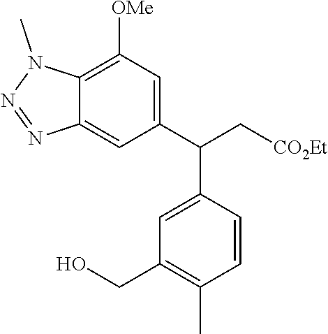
C1(C(C[CO2Et])C2=CC(CO)=C(C)C=C2)=CC([OMe])=C2C(=C1)N=NN2C
